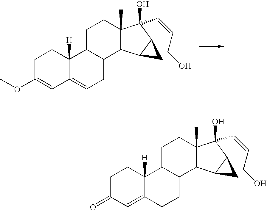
C1C(OC)=CC2=CCC3C(C2([H])C1)CCC1(C)C3C2C(C1(O)C=CCO)C2.C1C(=O)C=C2C([H])(C1)C1C(CC2)C2C(C)(CC1)C(O)(C=CCO)C1C2C1
